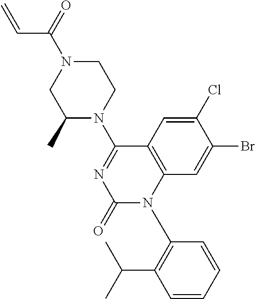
C1N(C(=O)C=C)CC(C)N(C2=NC(=O)N(C3=C(C(C)C)C=CC=C3)C3=C2C=C(Cl)C(Br)=C3)C1
